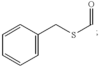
C1=CC(CSC=O)=CC=C1
